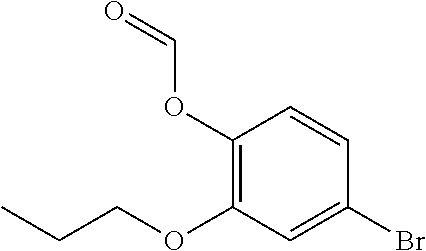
C1(OC=O)=C(OCCC)C=C(Br)C=C1
